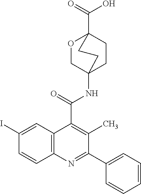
O1CC2(NC(C3=C(C)C(C4=CC=CC=C4)=NC4=C3C=C(I)C=C4)=O)CCC1(C(=O)O)CC2
